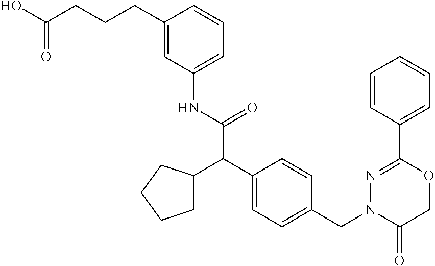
C1(NC(=O)C(C2=CC=C(CN3C(=O)COC(C4=CC=CC=C4)=N3)C=C2)C2CCCC2)=CC=CC(CCCC(O)=O)=C1
